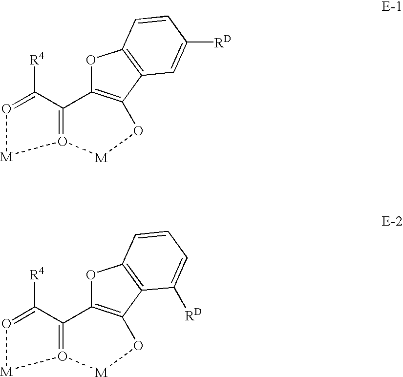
O1=C([R4])C2=O([M]1)[M]OC1=C2OC2=C1C=C([RD])C=C2.O1=C([R4])C2=O([M]1)[M]OC1=C2OC2=C1C([RD])=CC=C2
